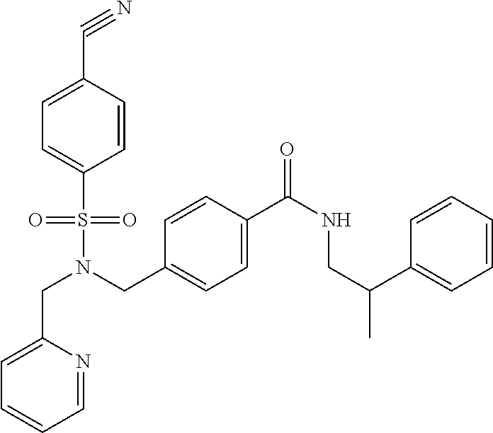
C1=CC(C#N)=CC=C1S(N(CC1=CC=C(C(NCC(C)C2=CC=CC=C2)=O)C=C1)CC1=CC=CC=N1)(=O)=O
